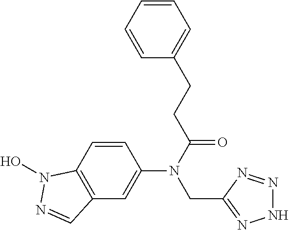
N1N=NC(CN(C2=CC3=C(C=C2)N(O)N=C3)C(CCC2=CC=CC=C2)=O)=N1
